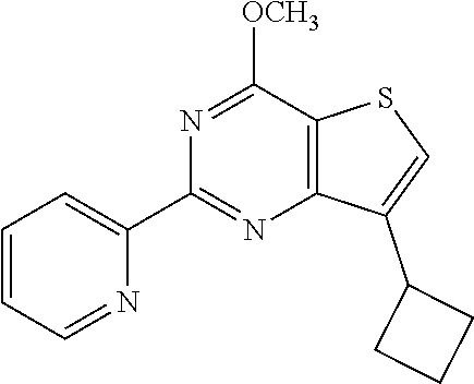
N1=C([OCH3])C2=C(N=C1C1=CC=CC=N1)C(C1CCC1)=CS2
